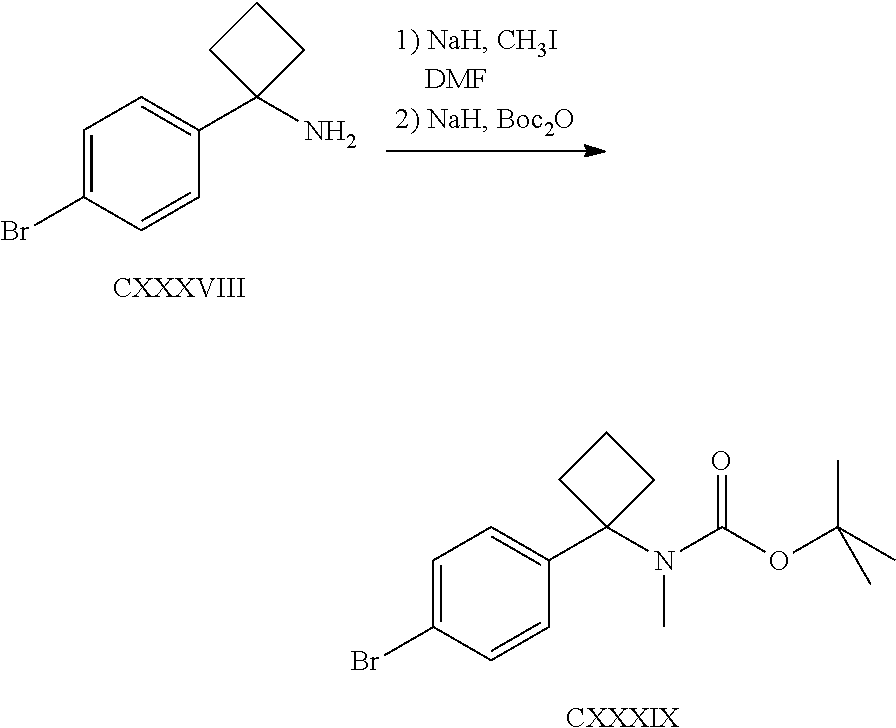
C1=C(Br)C=CC(C2(N(C(=O)OC(C)(C)C)C)CCC2)=C1.[CXXXIX].C1=C(Br)C=CC(C2(N)CCC2)=C1.[CXXXVIII]
